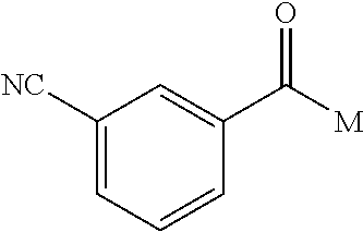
C1([NC])=CC=CC(C(=O)[M])=C1
